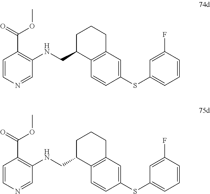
C1=CC(SC2=CC=CC(F)=C2)=CC2=C1C(CNC1=C(C(OC)=O)C=CN=C1)CCC2.C1=CC(SC2=CC=CC(F)=C2)=CC2=C1C(CNC1=C(C(OC)=O)C=CN=C1)CCC2
